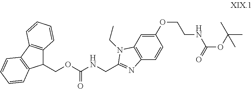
C1(COC(=O)NCC2=NC3=C(C=C(OCCNC(=O)OC(C)(C)C)C=C3)N2CC)C2=C(C3=C1C=CC=C3)C=CC=C2
